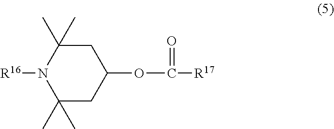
N1([R16])C(C)(C)CC(OC(=O)[R17])CC1(C)C
